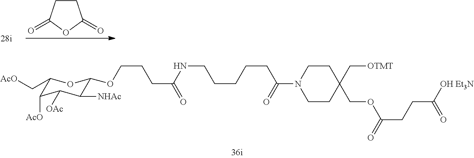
C1CC(=O)OC1=O.C1(C[AcO])C([AcO])C([OAc])C([NHAc])C(OCCCC(=O)NCCCCCC(N2CCC(COC(CCC([OH Et3N])=O)=O)(C[OTMT])CC2)=O)O1
